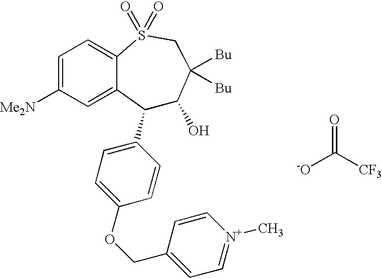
O=C([-O])[CF3].C1(C2=CC=C(OCC3=CC=[N+](C)C=C3)C=C2)C(O)C([Bu])([Bu])CS(=O)(=O)C2=CC=C([Me2N])C=C12
